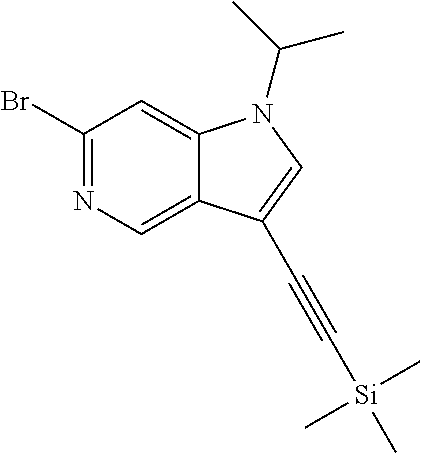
C1(Br)=NC=C2C(=C1)N(C(C)C)C=C2C#C[Si](C)(C)C
